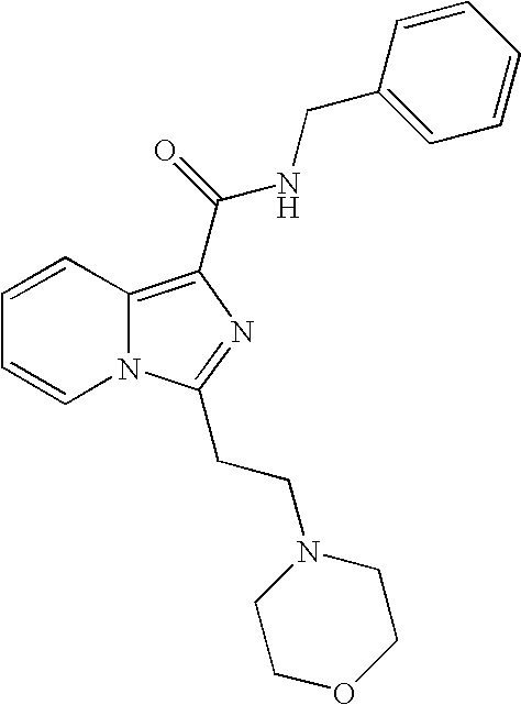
C1=CC2=C(C(=O)NCC3=CC=CC=C3)N=C(CCN3CCOCC3)N2C=C1
